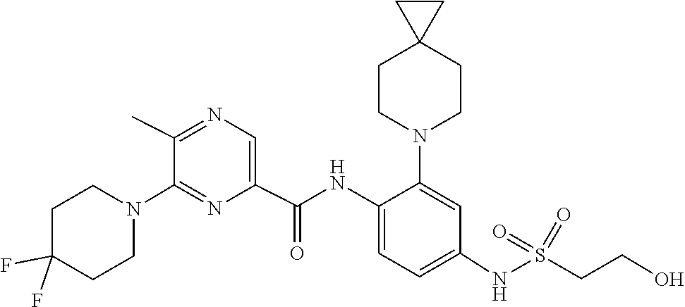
C1C(F)(F)CCN(C2=NC(C(NC3=CC=C(NS(=O)(=O)CCO)C=C3N3CCC4(CC3)CC4)=O)=CN=C2C)C1
